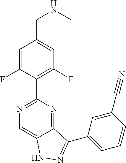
C1=C(F)C(C2=NC=C3C(=N2)C(C2=CC=CC(C#N)=C2)=NN3)=C(F)C=C1CNC
